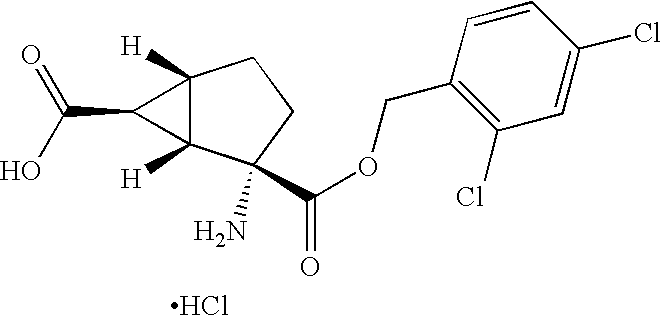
C12([H])C([H])(C(N)(C(OCC3=C(Cl)C=C(Cl)C=C3)=O)CC1)C2C(O)=O.Cl
